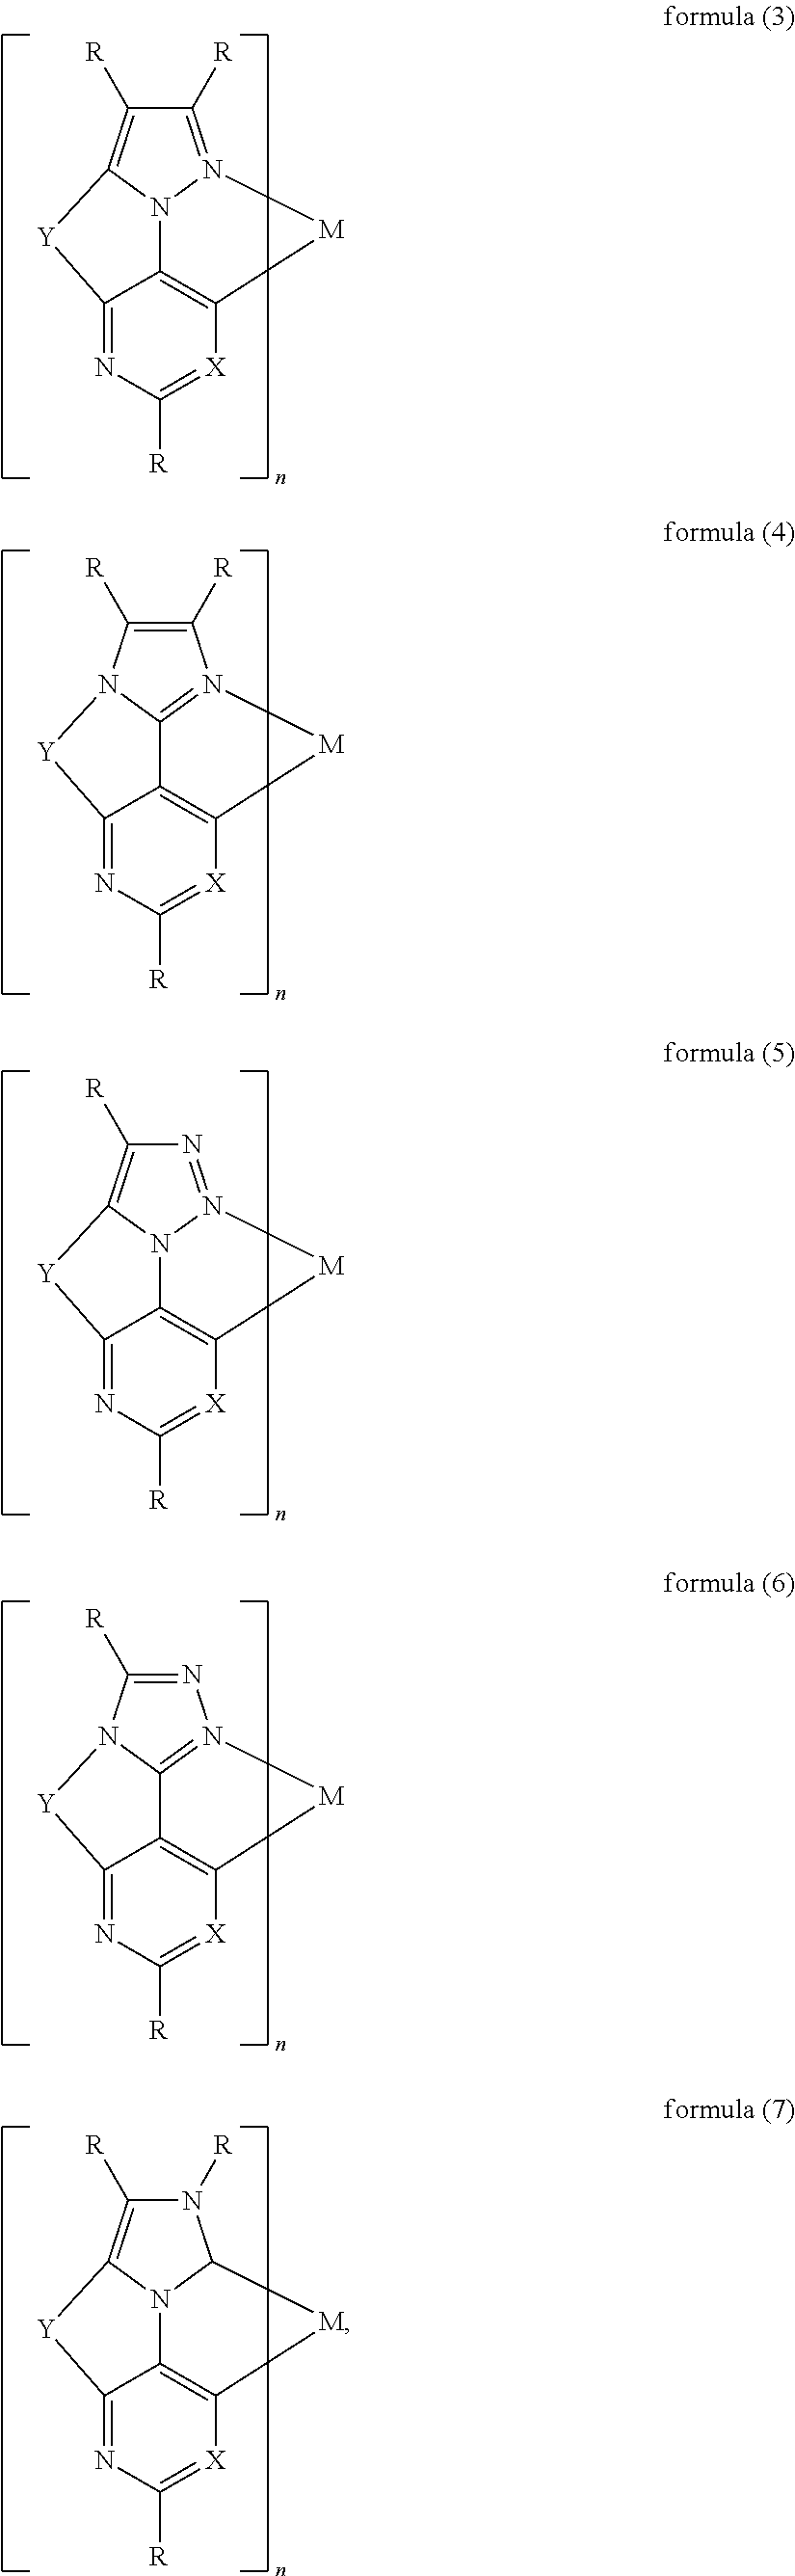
C1([R])=N2N3C(=C1[R])[Y]C1=NC([R])=[X]C(=C31)[M]2.C1([R])=C([R])N2C3=N1[M]C1=C3C(=NC([R])=[X]1)[Y]2.N1=N2N3C(=C1[R])[Y]C1=NC([R])=[X]C(=C31)[M]2.N1=C([R])N2C3=N1[M]C1=C3C(=NC([R])=[X]1)[Y]2.N1([R])C([R])=C2N3C1[M]C1=C3C(=NC([R])=[X]1)[Y]2
